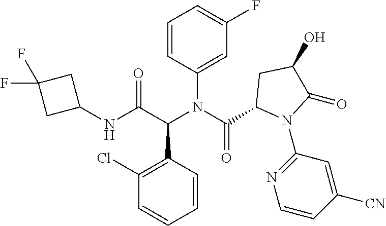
C1=CC(N(C(C2N(C3=NC=CC([CN])=C3)C(=O)C(O)C2)=O)C(C(NC2CC(F)(F)C2)=O)C2=C(Cl)C=CC=C2)=CC(F)=C1
